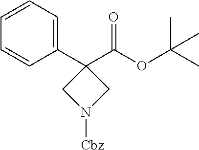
C1(C2=CC=CC=C2)(C(OC(C)(C)C)=O)CN([Cbz])C1
